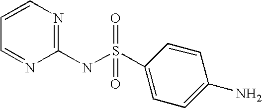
C1=CN=C(NS(=O)(=O)C2=CC=C(N)C=C2)N=C1
